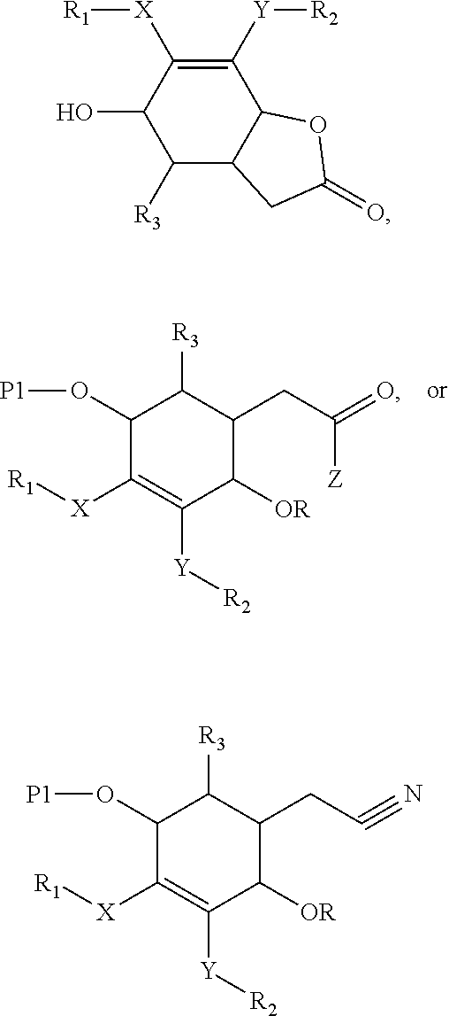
C1(O[P1])C([X][R1])=C([Y][R2])C([OR])C(CC(=O)[Z])C1[R3].C1([Y][R2])=C([X][R1])C(O)C([R3])C2C1OC(=O)C2.C1(O[P1])C([X][R1])=C([Y][R2])C([OR])C(CC#N)C1[R3]
